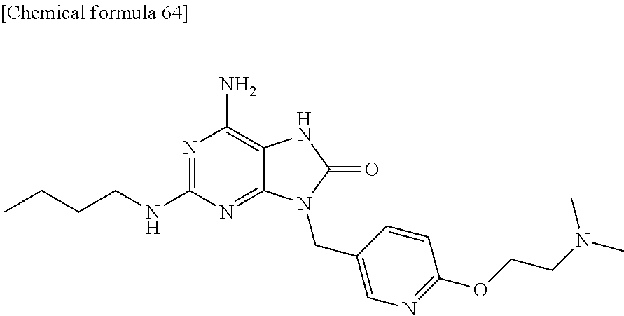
N1=C(NCCCC)N=C2C(=C1N)NC(=O)N2CC1=CN=C(OCCN(C)C)C=C1
